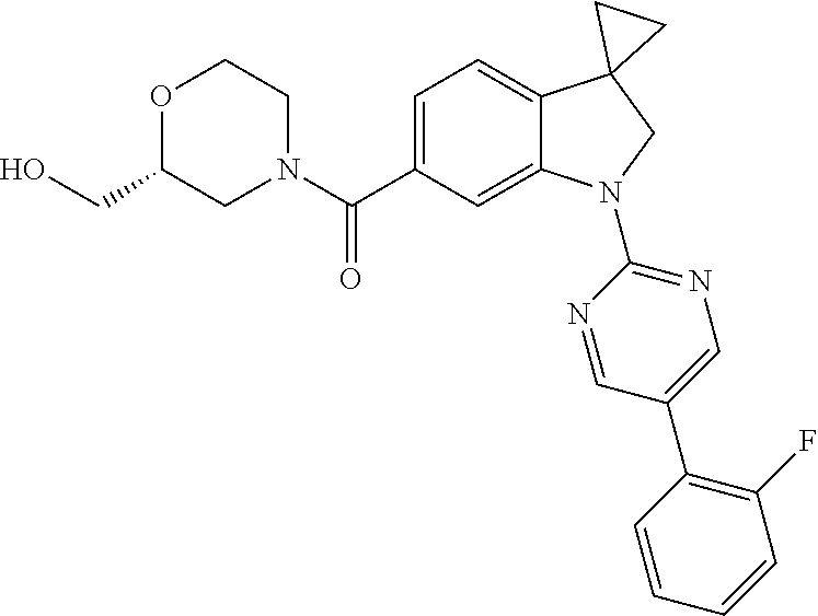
N1(C(C2=CC=C3C(=C2)N(C2=NC=C(C4=C(F)C=CC=C4)C=N2)CC32CC2)=O)CCOC(CO)C1
